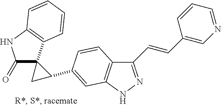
C1(=O)C2(C3=C(N1)C=CC=C3)CC2C1=CC2=C(C(C=CC3=CN=CC=C3)=NN2)C=C1
